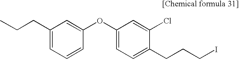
C1(CCC)=CC=CC(OC2=CC=C(CCCI)C(Cl)=C2)=C1
